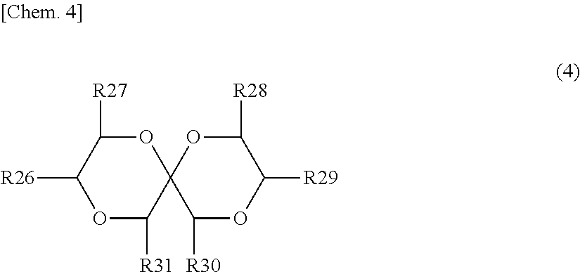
O1C([R31])C2(OC([R27])C1[R26])C([R30])OC([R29])C([R28])O2
